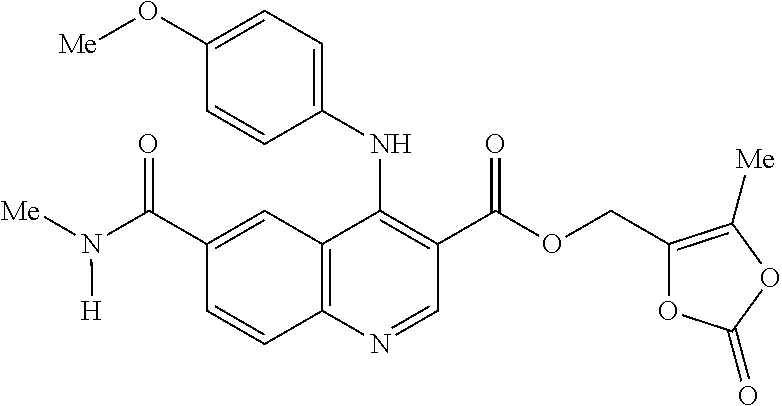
C12=C(N=CC(C(OCC3=C([Me])OC(=O)O3)=O)=C1NC1=CC=C(O[Me])C=C1)C=CC(C(N([Me])[H])=O)=C2
